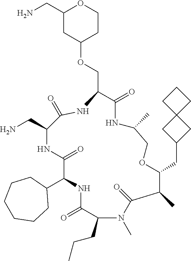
C1(C2NC(=O)C(CCC)N(C)C(=O)C(C)C(CC3CC4(C3)CCC4)OCC(C)NC(=O)C(COC3CCOC(CN)C3)NC(=O)C(CN)NC2=O)CCCCCC1
